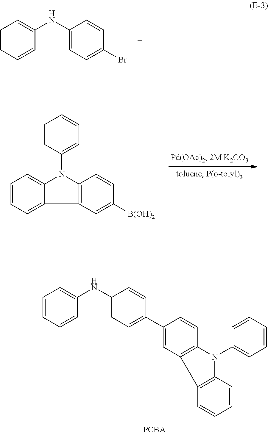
C1=CC(NC2=CC=C(Br)C=C2)=CC=C1.C1=CC([B(OH)2])=CC2=C1N(C1=CC=CC=C1)C1=CC=CC=C21.C1=CC(NC2=CC=C(C3=CC4=C(C=C3)N(C3=CC=CC=C3)C3=C4C=CC=C3)C=C2)=CC=C1
